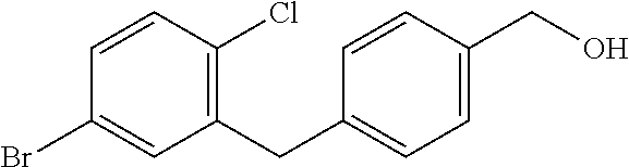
C1(Br)=CC(CC2=CC=C(CO)C=C2)=C(Cl)C=C1
